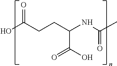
OC(CCC(NC(C)=O)C(O)=O)=O
